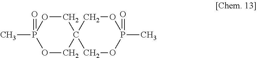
C1OP(C)(=O)OCC12COP(C)(=O)OC2
